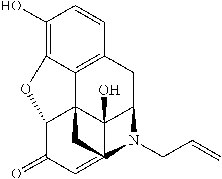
C1(O)=C2C3=C(C=C1)CC1C4(O)C35C(C(=O)C=C4(N1CC=C)C5)O2
